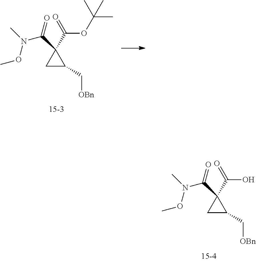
C1C(C[OBn])C1(C(=O)N(C)OC)C(=O)O.C1C(C[OBn])C1(C(=O)N(C)OC)C(=O)OC(C)(C)C
